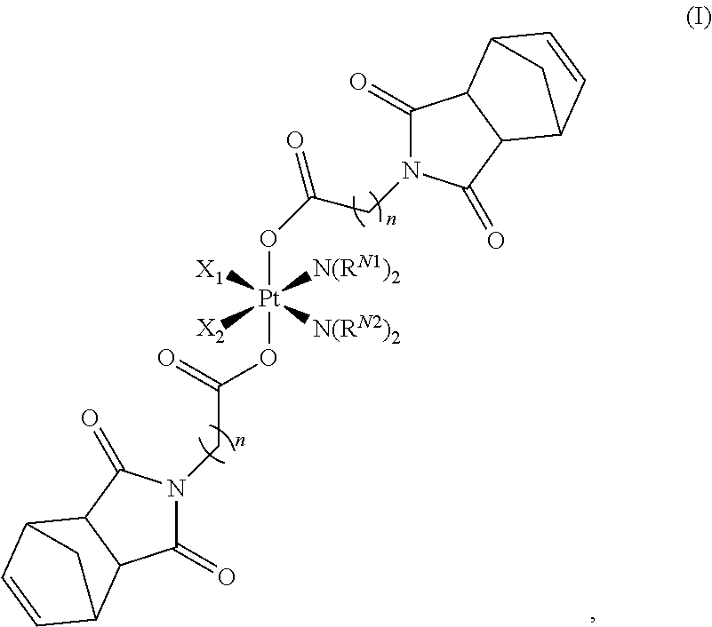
[X1][Pt]([X2])([N(RN1)2])([N(RN2)2])(OC(CN1C(=O)C2C(C1=O)C1C=CC2C1)=O)OC(CN1C(=O)C2C(C1=O)C1C=CC2C1)=O
